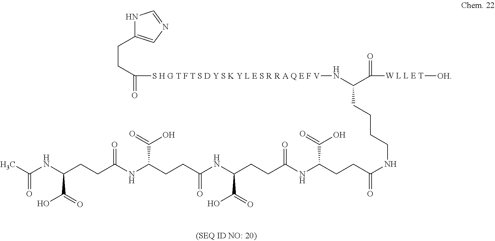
N1C(CCC(=O)[S H G T F T S D Y S K Y L E S R R A Q E F V]NC(CCCCNC(CCC(NC(CCC(NC(CCC(NC(CCC(NC(C)=O)C(O)=O)=O)C(=O)O)=O)C(=O)O)=O)C(=O)O)=O)C(=O)[W L L E T][OH])=CN=C1
